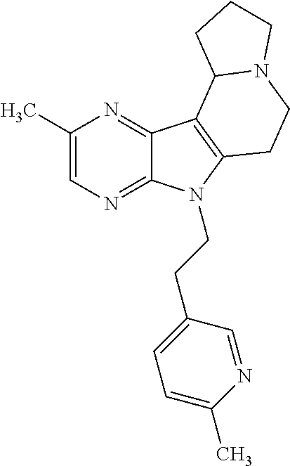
C1(C)=CN=C2C(=N1)C1=C(N2CCC2=CC=C(C)N=C2)CCN2C1CCC2
